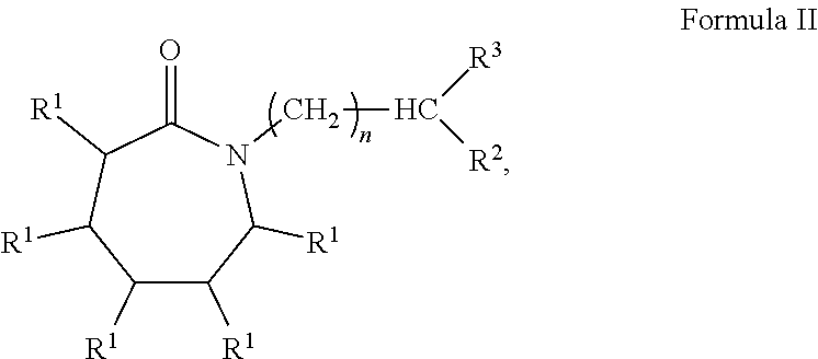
C1([R1])C([R1])C([R1])N(CC([R3])[R2])C(=O)C([R1])C1[R1]
